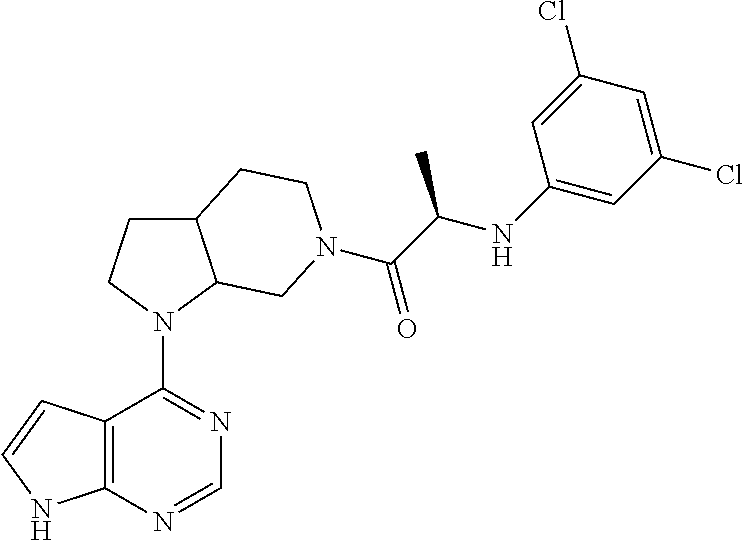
C12=C(N=CN=C1N1C3C(CC1)CCN(C(C(NC1=CC(Cl)=CC(Cl)=C1)C)=O)C3)NC=C2
